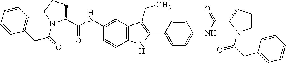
C1(NC(C2CCCN2C(=O)CC2=CC=CC=C2)=O)=CC2=C(C=C1)NC(C1=CC=C(NC(C3N(C(CC4=CC=CC=C4)=O)CCC3)=O)C=C1)=C2CC
